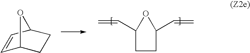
C1=CC2CCC1O2.C1CC(C=C)OC1C=C
